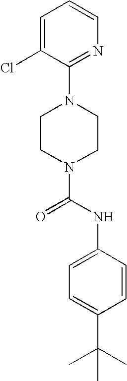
N1(C(NC2=CC=C(C(C)(C)C)C=C2)=O)CCN(C2=NC=CC=C2Cl)CC1
